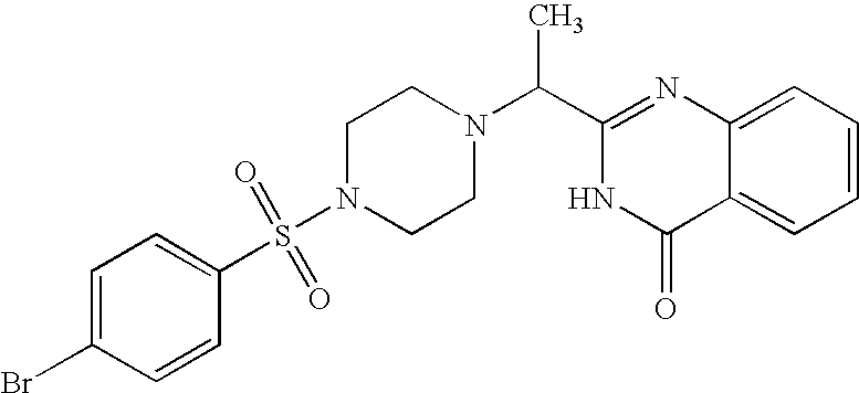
C1(C(C)N2CCN(S(C3=CC=C(Br)C=C3)(=O)=O)CC2)=NC2=CC=CC=C2C(=O)N1
